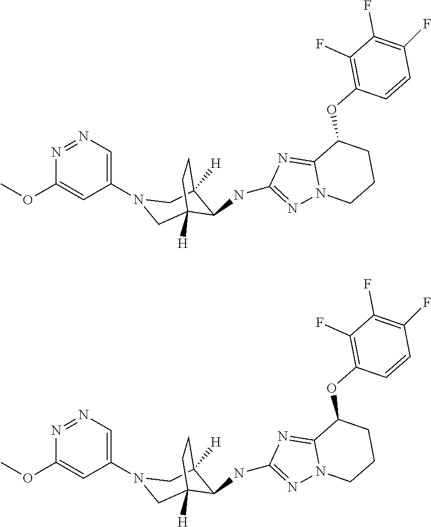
N1(C2=CN=NC(OC)=C2)CC2([H])C(NC3=NN4C(=N3)C(OC3=C(F)C(F)=C(F)C=C3)CCC4)C([H])(C1)CC2.N1(C2=CN=NC(OC)=C2)CC2([H])C(NC3=NN4C(=N3)C(OC3=C(F)C(F)=C(F)C=C3)CCC4)C([H])(C1)CC2
